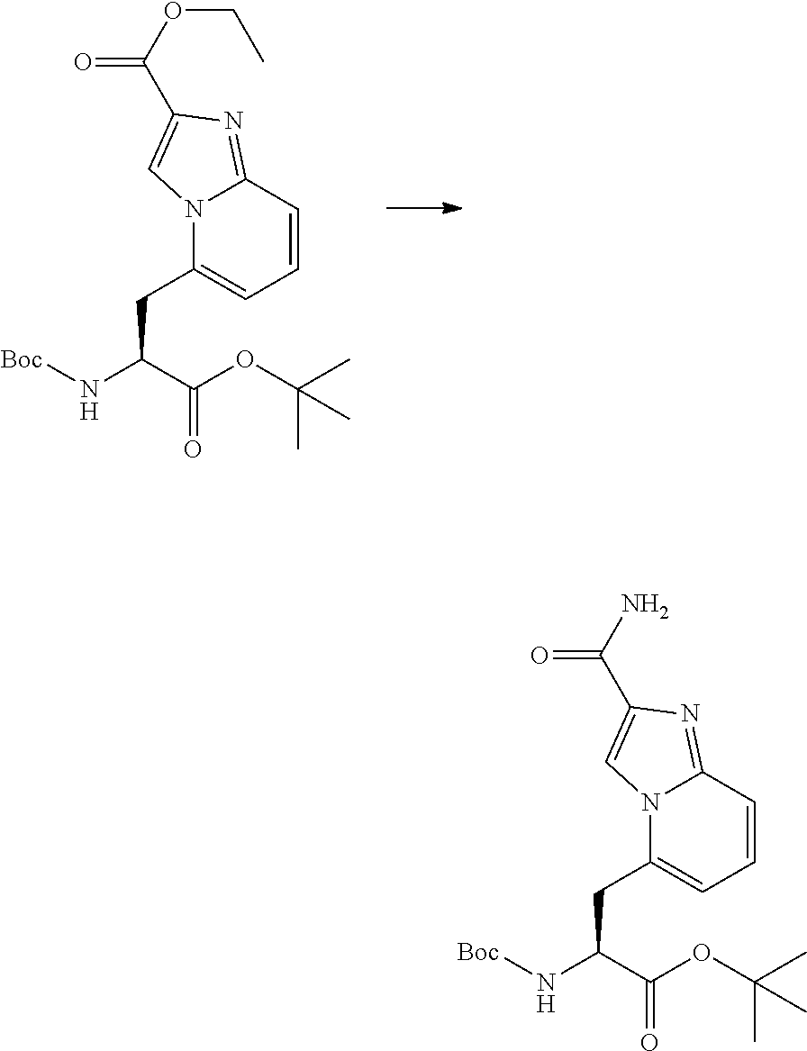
N12C(CC(C(OC(C)(C)C)=O)N[Boc])=CC=CC1=NC(C(OCC)=O)=C2.N12C(CC(C(OC(C)(C)C)=O)N[Boc])=CC=CC1=NC(C(N)=O)=C2
